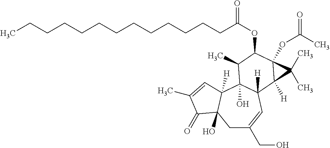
C1C(CO)=CC2([H])C(O)(C3([H])C1(O)C(=O)C(C)=C3)C(C)C(OC(CCCCCCCCCCCCC)=O)C1(OC(C)=O)C2([H])C1(C)C
